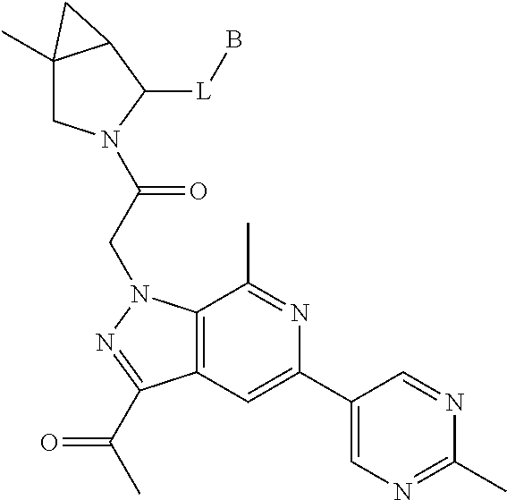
C12(C)CN(C(CN3C4=C(C=C(C5=CN=C(C)N=C5)N=C4C)C(C(C)=O)=N3)=O)C([L]B)C1C2
